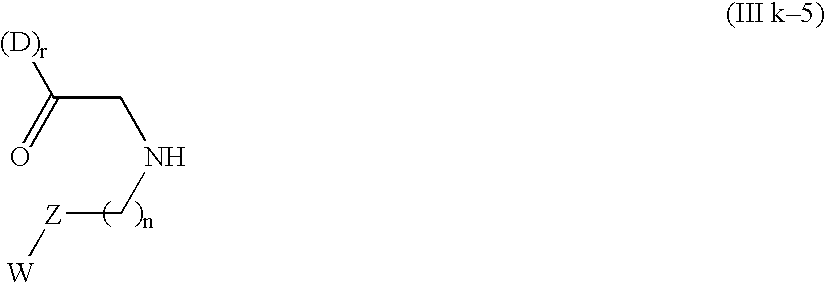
[Z](CNCC(=O)[(D)r])[W]
